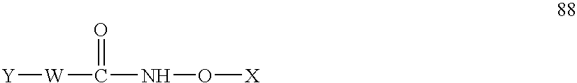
C(NO[X])([W][Y])=O
